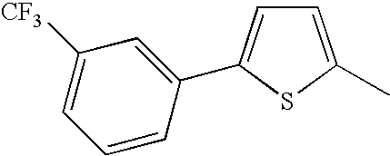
C1=C(C)SC(C2=CC([CF3])=CC=C2)=C1
